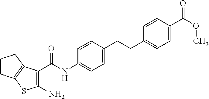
C1CC2=C(C1)C(C(=O)NC1=CC=C(CCC3=CC=C(C(OC)=O)C=C3)C=C1)=C(N)S2
